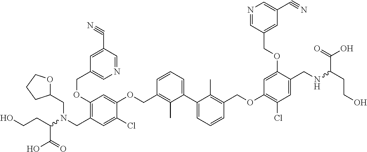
C1(OCC2=CN=CC(C#N)=C2)=C(CN(C(CCO)C(O)=O)CC2OCCC2)C=C(Cl)C(OCC2=C(C)C(C3=CC=CC(COC4=C(Cl)C=C(CNC(CCO)C(O)=O)C(OCC5=CC(C#N)=CN=C5)=C4)=C3C)=CC=C2)=C1
